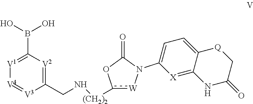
C1(CN[(CH2)2]c2[W]N(C3=CC=C4C(=[X]3)NC(=O)C[Q]4)C(=O)O2)=[V2]C(B(O)O)=[V1][V4]=[V3]1
